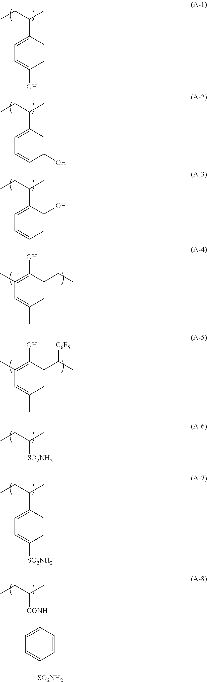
CCC(C)C1=CC=C(O)C=C1.C1=C(C)C=C(CC)C(O)=C1C.C1=C(C)C=C(C(C)[C6F5])C(O)=C1C.CCC(C)[SO2NH2].CCC(C)C1=CC=C([SO2NH2])C=C1.CCC(C)C1=CC=CC(O)=C1.CCC(C)C1=CC=CC=C1O.CCC(C)[CONH]C1=CC=C([SO2NH2])C=C1
